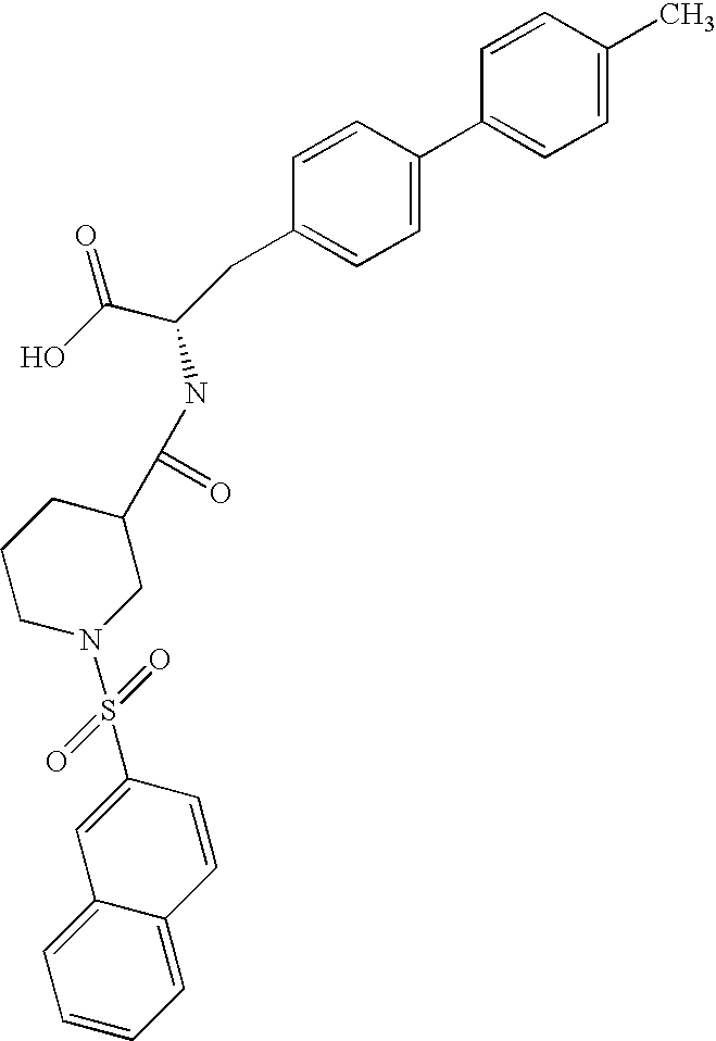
C1=CC(C)=CC=C1C1=CC=C(CC(C(O)=O)NC(C2CCCN(S(=O)(=O)C3=CC4=CC=CC=C4C=C3)C2)=O)C=C1
